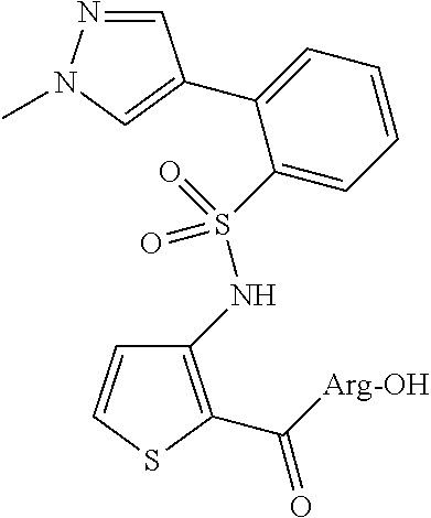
C1(NS(=O)(=O)C2=CC=CC=C2C2=CN(C)N=C2)=C(C(=O)[Arg-OH])SC=C1
